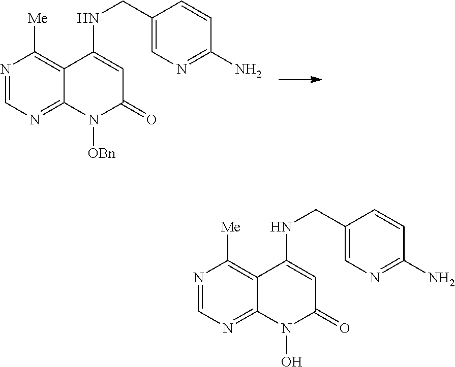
N1=CN=C2C(=C1[Me])C(NCC1=CN=C(N)C=C1)=CC(=O)N2[OBn].N1=CN=C2C(=C1[Me])C(NCC1=CN=C(N)C=C1)=CC(=O)N2O
